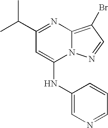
CC(C)C1=NC2=C(Br)C=NN2C(NC2=CN=CC=C2)=C1
